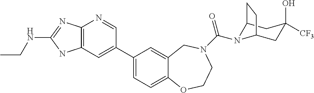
C1(C2=CC3=C(N=C2)N=C(NCC)N3)=CC=C2C(=C1)CN(C(=O)N1C3CC(O)([CF3])CC1CC3)CCO2
